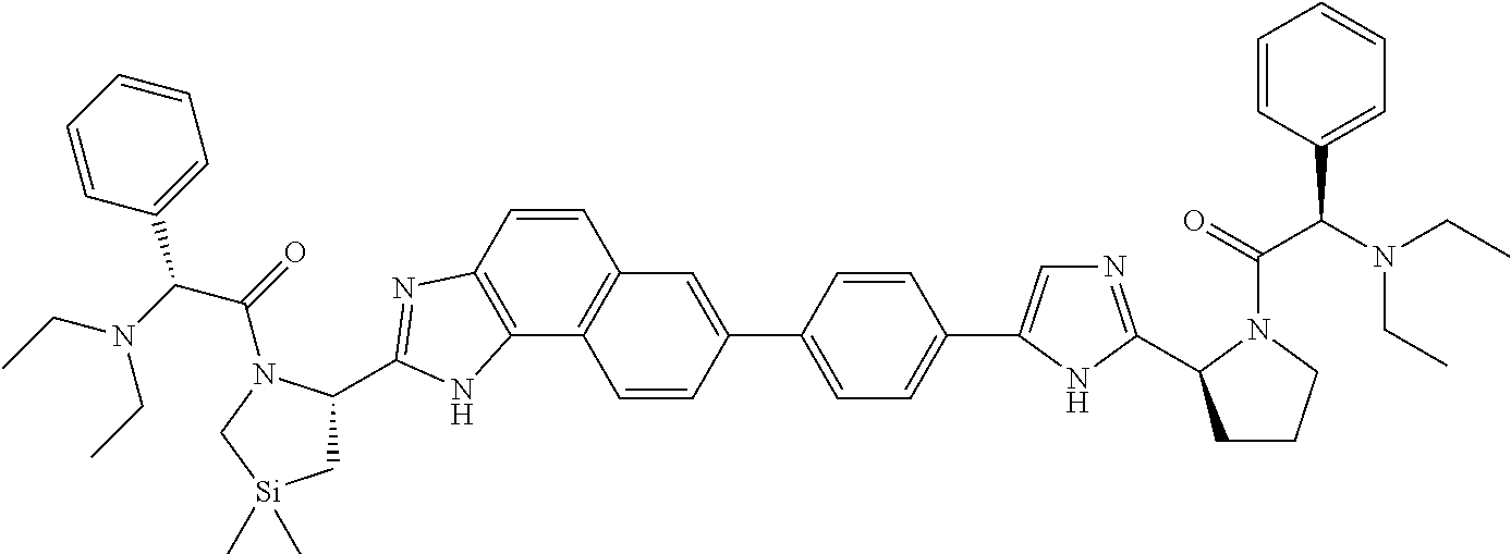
C1(C2=CC3=C(C4=C(C=C3)N=C(C3C[Si](C)(C)CN3C(=O)C(N(CC)CC)C3=CC=CC=C3)N4)C=C2)=CC=C(C2=CN=C(C3CCCN3C(=O)C(N(CC)CC)C3=CC=CC=C3)N2)C=C1
